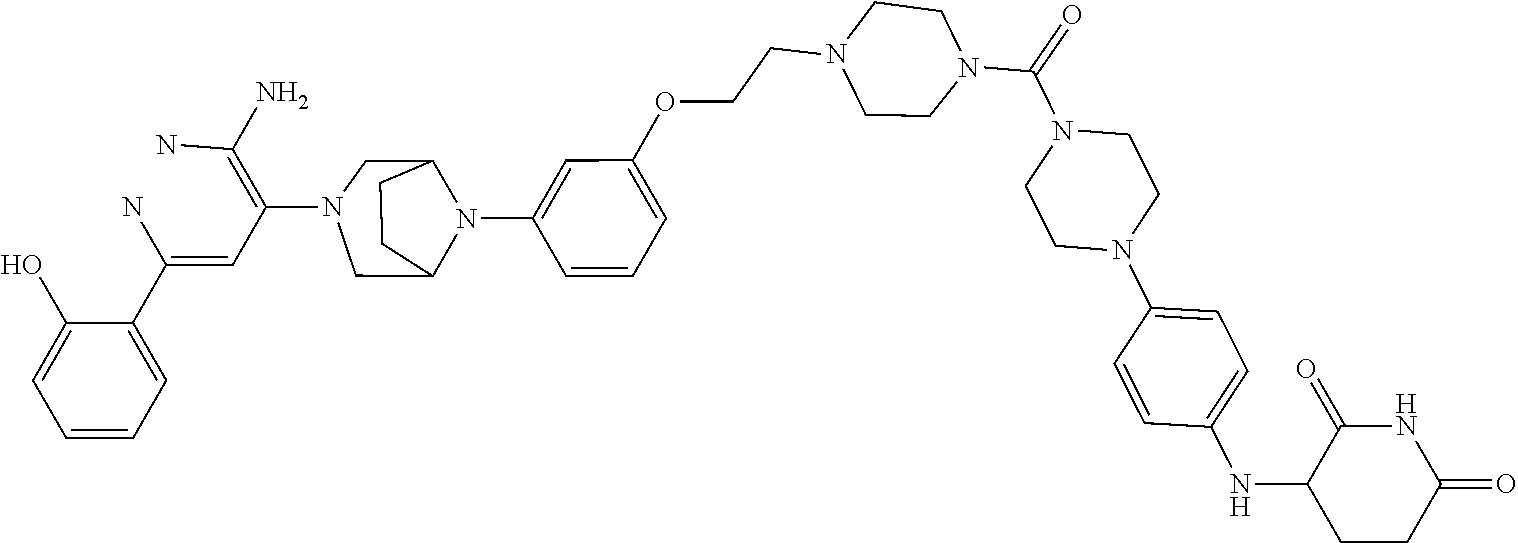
C1=C(O)C(C(=CC(=C(N)N)N2CC3N(C4=CC(OCCN5CCN(C(N6CCN(C7=CC=C(NC8CCC(=O)NC8=O)C=C7)CC6)=O)CC5)=CC=C4)C(C2)CC3)N)=CC=C1
